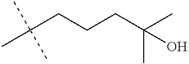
CC(CCCC(C)(C)O)(C)C
